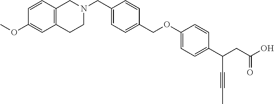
C1(COC2=CC=C(C(CC(O)=O)C#CC)C=C2)=CC=C(CN2CC3=C(CC2)C=C(OC)C=C3)C=C1
